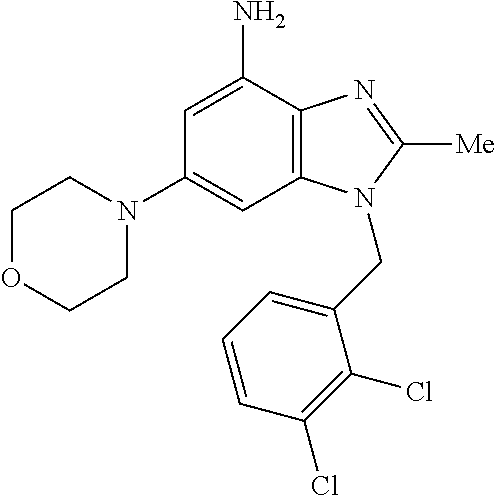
C1OCCN(C2=CC3=C(C(N)=C2)N=C([Me])N3CC2=CC=CC(Cl)=C2Cl)C1
